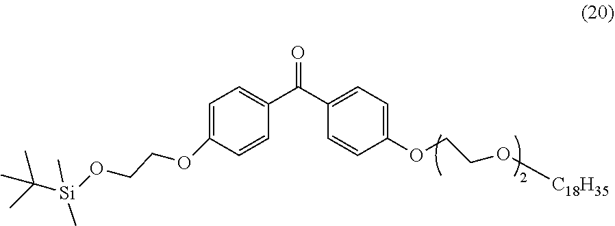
C1=C(OCCO[Si](C(C)(C)C)(C)C)C=CC(C(C2=CC=C(OCCO[C18H35])C=C2)=O)=C1
